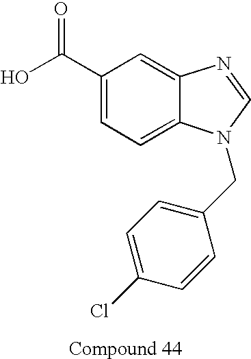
OC(=O)C1=CC=C2C(=C1)N=CN2CC1=CC=C(Cl)C=C1
